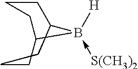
C1CCC(CC)B([H])(-[S(CH3)2])C1
